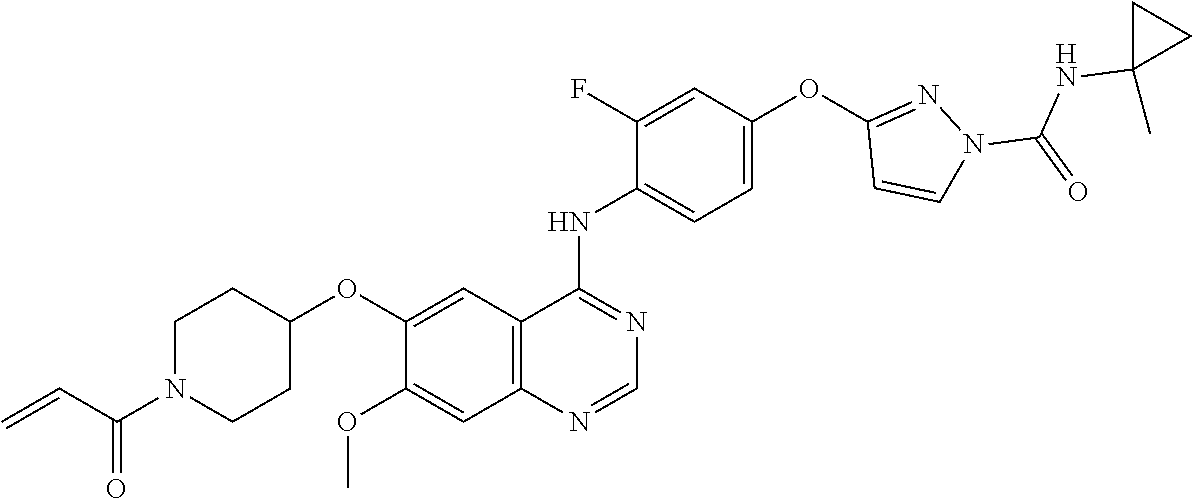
O(C1=CC2=C(C=C1OC)N=CN=C2NC1=CC=C(OC2=NN(C(=O)NC3(C)CC3)C=C2)C=C1F)C1CCN(C(C=C)=O)CC1
